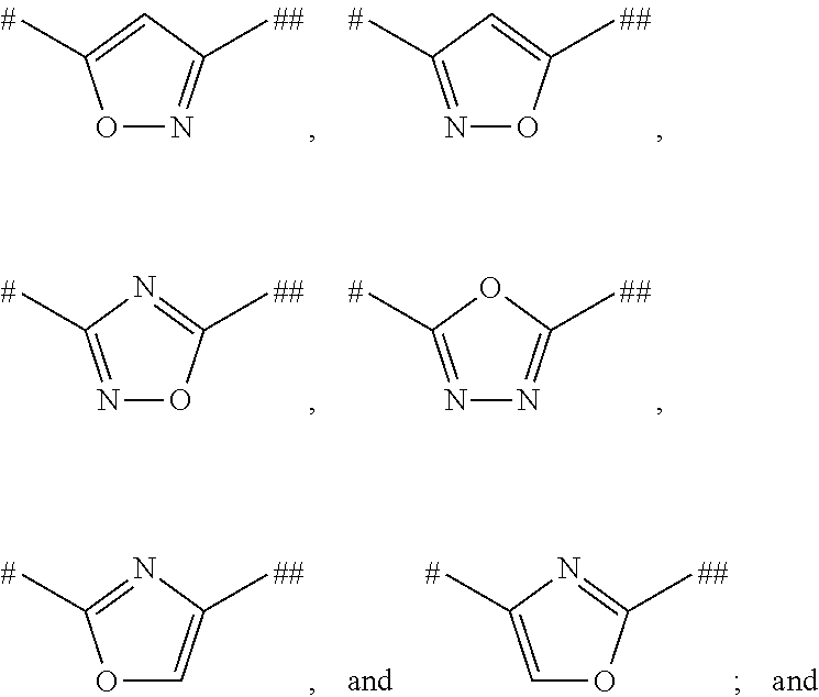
O1N=C(C)C=C1C.N1=C(C)C=C(C)O1.N1=C(C)N=C(C)O1.N1=C(C)OC(C)=N1.O1C=C(C)N=C1C.C1=C(C)N=C(C)O1
